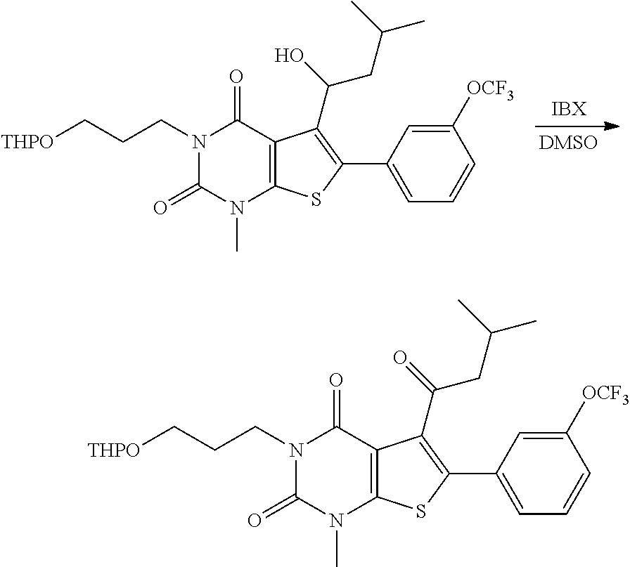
C1([OCF3])=CC(C2=C(C(O)CC(C)C)C3=C(S2)N(C)C(=O)N(CCC[THPO])C3=O)=CC=C1.C1([OCF3])=CC(C2=C(C(=O)CC(C)C)C3=C(S2)N(C)C(=O)N(CCC[THPO])C3=O)=CC=C1
